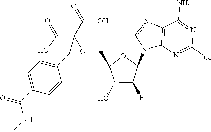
C12=C(N=C(Cl)N=C1N)N(C1OC(COC(C(=O)O)(C(=O)O)CC3=CC=C(C(=O)NC)C=C3)C(O)C1F)C=N2
